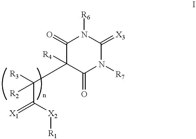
C1(=O)C([R4])(C(C(=[X1])[X2][R1])([R2])[R3])C(=O)N([R7])C(=[X3])N1[R6]
